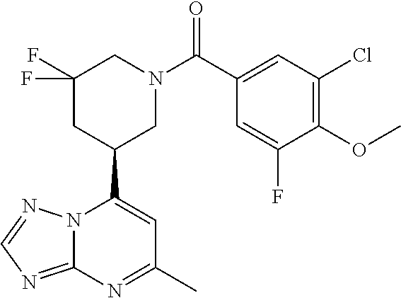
N12C(=NC=N1)N=C(C)C=C2C1CN(C(=O)C2=CC(Cl)=C(OC)C(F)=C2)CC(F)(F)C1
